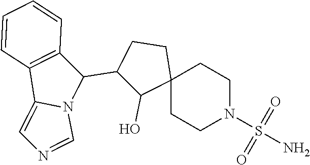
C1(C2C(O)C3(CC2)CCN(S(N)(=O)=O)CC3)C2=C(C3=CN=CN13)C=CC=C2
